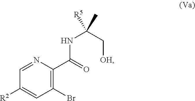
C1([R2])=CC(Br)=C(C(NC(C[OH])(C)[R5])=O)N=C1
